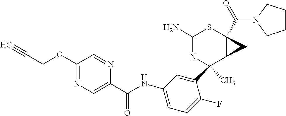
C1(C2(C)N=C(N)SC3(C(N4CCCC4)=O)C2C3)=CC(NC(C2=CN=C(OCC#C)C=N2)=O)=CC=C1F
